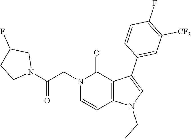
C1(F)=C([CF3])C=C(C2=CN(CC)C3=C2C(=O)N(CC(N2CC(F)CC2)=O)C=C3)C=C1
